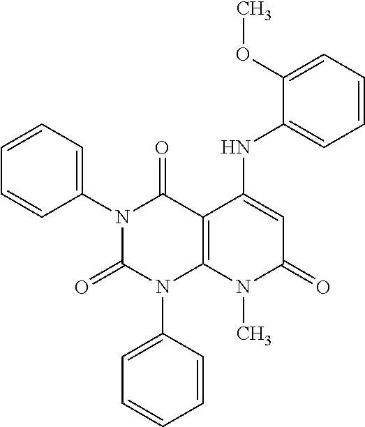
C1(N2C(=O)N(C3=CC=CC=C3)C3=C(C2=O)C(NC2=CC=CC=C2OC)=CC(=O)N3C)=CC=CC=C1
